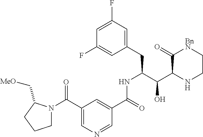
C1(CC(C(C2C(=O)[BnN]CCN2)O)NC(C2=CC(C(N3CCCC3C[MeO])=O)=CN=C2)=O)=CC(F)=CC(F)=C1
